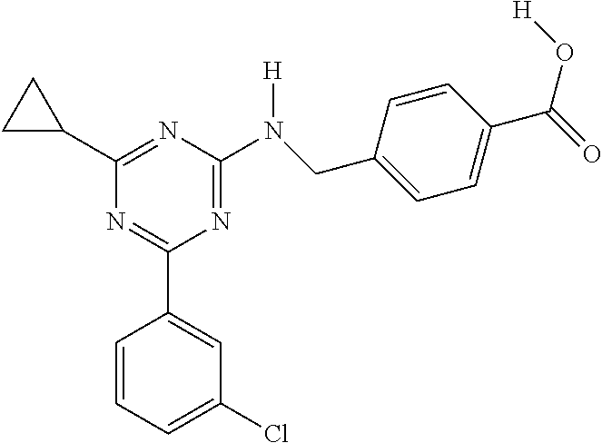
C1=CC=C(Cl)C=C1C1=NC(C2CC2)=NC(N(CC2=CC=C(C(O[H])=O)C=C2)[H])=N1
